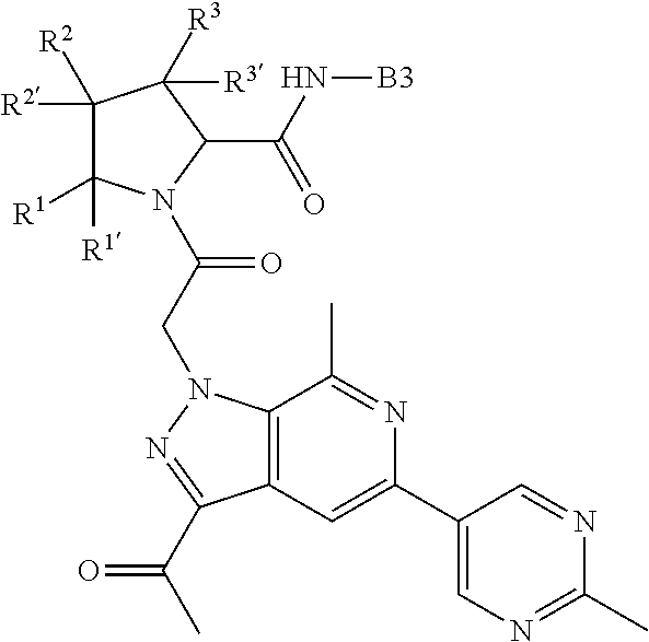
C1([R2])([R2])C([R1])([R1])N(C(CN2C3=C(C=C(C4=CN=C(C)N=C4)N=C3C)C(C(C)=O)=N2)=O)C(C(N[B3])=O)C1([R3])[R3]
